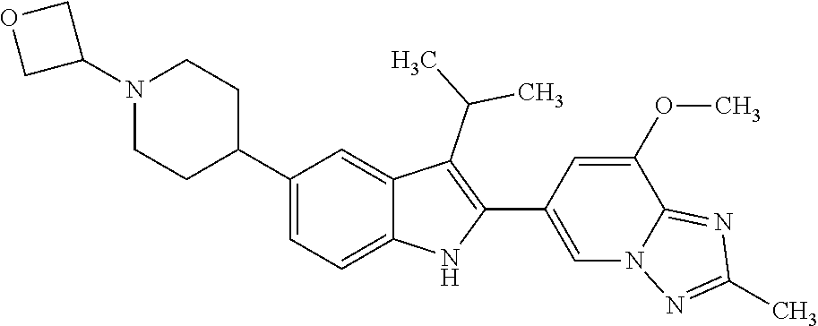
C1(C2CCN(C3COC3)CC2)=CC=C2C(=C1)C(C(C)C)=C(C1=CN3C(=NC(C)=N3)C(OC)=C1)N2
